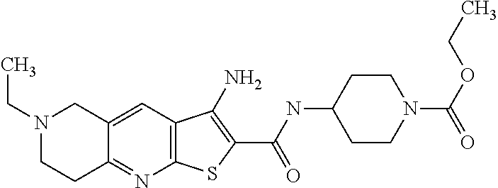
N1(CC)CCC2=NC3=C(C=C2C1)C(N)=C(C(NC1CCN(C(OCC)=O)CC1)=O)S3
